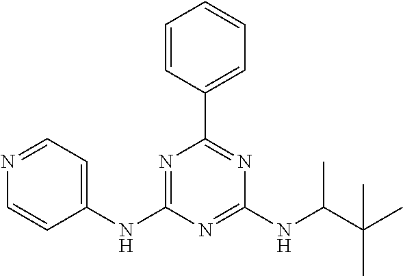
C1(NC2=NC(C3=CC=CC=C3)=NC(NC(C(C)(C)C)C)=N2)=CC=NC=C1
